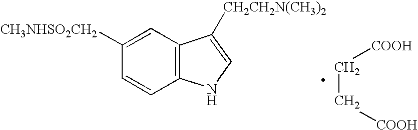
C1([CH3NHSO2CH2])=CC2=C(C=C1)NC=C2[CH2CH2N(CH3)2].C(C[COOH])[COOH]
